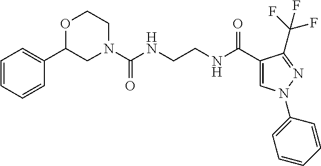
N1(C(NCCNC(C2=CN(C3=CC=CC=C3)N=C2C(F)(F)F)=O)=O)CCOC(C2=CC=CC=C2)C1
